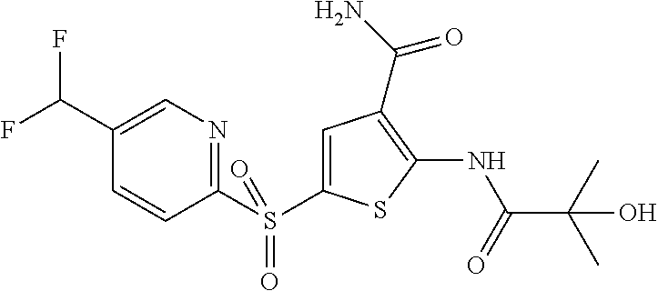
C1=C(C(F)F)C=CC(S(C2=CC(C(=O)N)=C(NC(=O)C(C)(C)O)S2)(=O)=O)=N1
